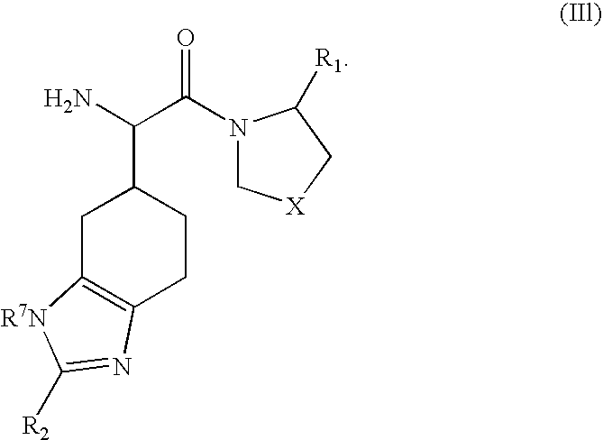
C1C2=C(CCC1C(C(=O)N1C[X]CC1[R1])N)N=C([R2])[R7N]2
